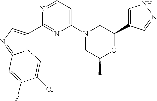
N12C(C3=NC(N4CC(C)OC(C5=CNN=C5)C4)=CC=N3)=CN=C1C=C(F)C(Cl)=C2
